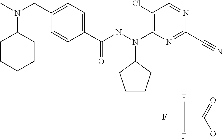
C1=CC(C(NN(C2=C(Cl)C=NC(C#N)=N2)C2CCCC2)=O)=CC=C1CN(C)C1CCCCC1.FC(F)(F)C(=O)O
